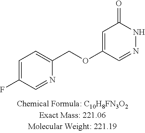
C1=C(F)C=NC(COC2=CC(=O)NN=C2)=C1
